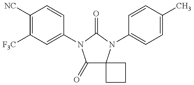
C1([NC])=C([F3C])C=C(N2C(=O)C3(N(C4=CC=C(C)C=C4)C2=O)CCC3)C=C1
